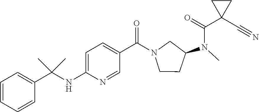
C1=CC=CC(C(NC2=CC=C(C(N3CCC(N(C)C(=O)C4(C#N)CC4)C3)=O)C=N2)(C)C)=C1
